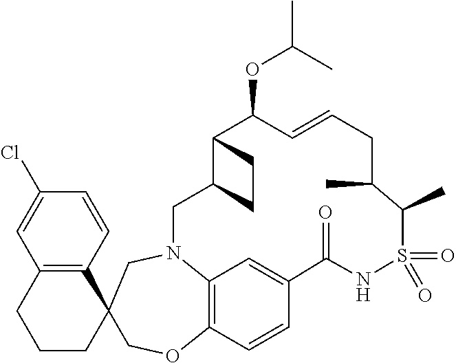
C12(COC3=C4N(C1)CC1C(C(OC(C)C)C=CCC(C)C(C)S(=O)(=O)NC(=O)C(=C4)C=C3)CC1)C1=C(CCC2)C=C(Cl)C=C1
